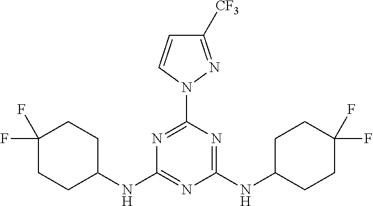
N1=C(N2C=CC([CF3])=N2)N=C(NC2CCC(F)(F)CC2)N=C1NC1CCC(F)(F)CC1
